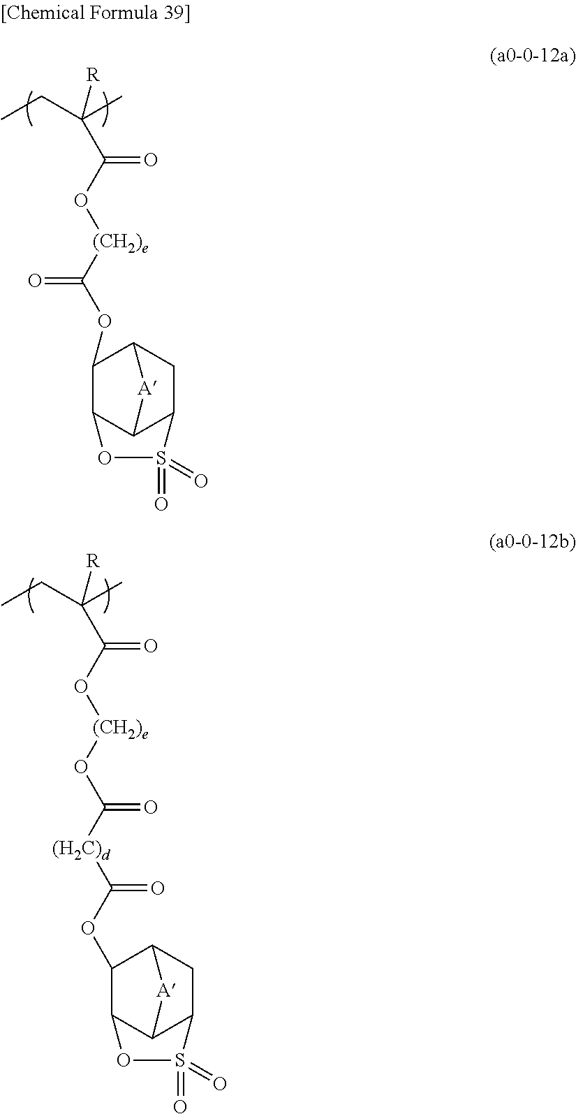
[R]C(C(O[(CH2)e]C(OC1C2C3C(CC1[A]3)S(=O)(=O)O2)=O)=O)(CC)C.[R]C(C(O[(CH2)e]OC([(H2C)d]C(OC1C2C3C(CC1[A]3)S(=O)(=O)O2)=O)=O)=O)(CC)C
